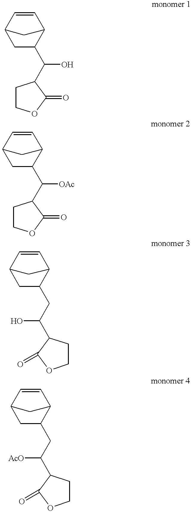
C1C(C(O)C2CCOC2=O)C2C=CC1C2.C1C(C([OAc])C2CCOC2=O)C2C=CC1C2.C1C(CC(O)C2CCOC2=O)C2C=CC1C2.C1C(CC([AcO])C2CCOC2=O)C2C=CC1C2
